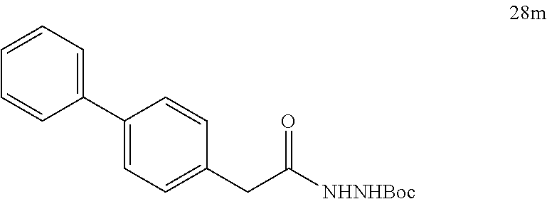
C1=C(CC(=O)[NHNHBoc])C=CC(C2=CC=CC=C2)=C1
